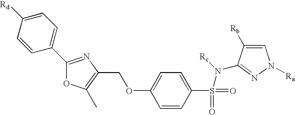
C1=CC(S(=O)(N([Rc])C2=NN([Ra])C=C2[Rb])=O)=CC=C1OCC1=C(C)OC(C2=CC=C([Rd])C=C2)=N1
